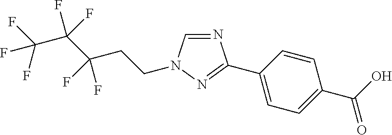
N1=CN(CCC(C(C(F)(F)F)(F)F)(F)F)N=C1C1=CC=C(C(O)=O)C=C1
